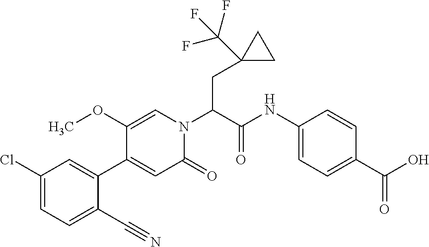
C1(Cl)=CC=C(C#N)C(C2=CC(=O)N(C(C(NC3=CC=C(C(O)=O)C=C3)=O)CC3(C(F)(F)F)CC3)C=C2OC)=C1
